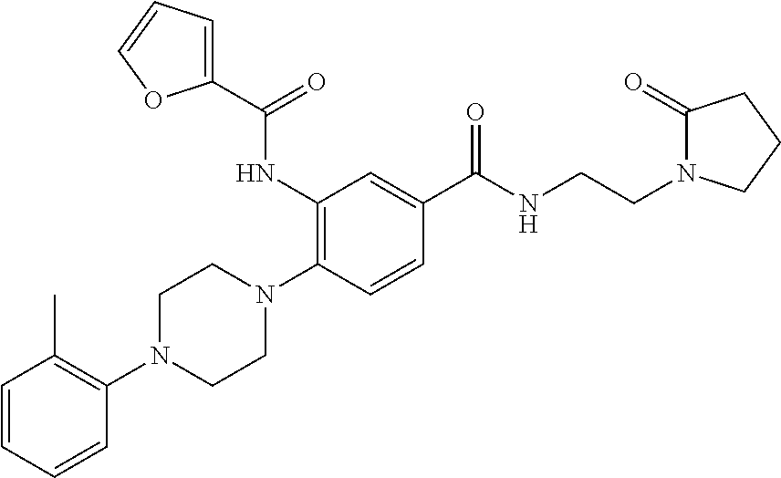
C1=CC=CC(N2CCN(C3=C(NC(C4=CC=CO4)=O)C=C(C(NCCN4C(=O)CCC4)=O)C=C3)CC2)=C1C
